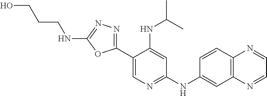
C(CNC1=NN=C(C2=CN=C(NC3=CC4=C(C=C3)N=CC=N4)C=C2NC(C)C)O1)CO
